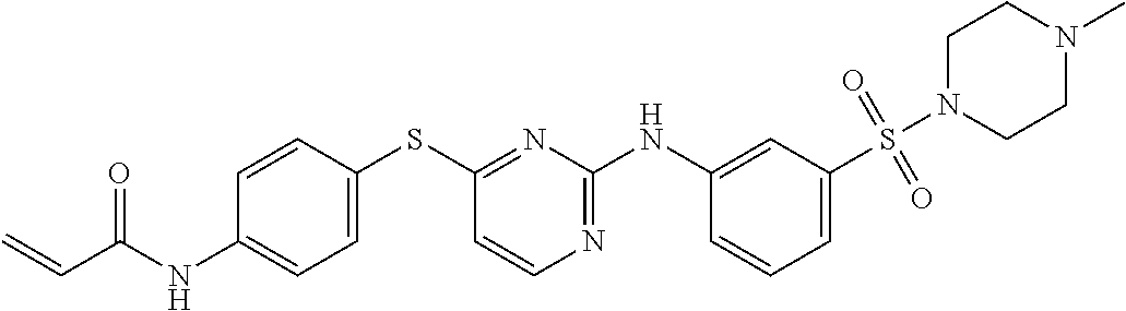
C1(NC(C=C)=O)=CC=C(SC2=NC(NC3=CC(S(=O)(=O)N4CCN(C)CC4)=CC=C3)=NC=C2)C=C1
